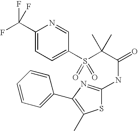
C1(C(F)(F)F)=CC=C(S(C(C(=O)NC2=NC(C3=CC=CC=C3)=C(C)S2)(C)C)(=O)=O)C=N1
